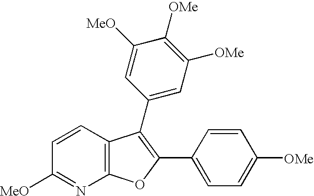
C1=CC2=C(N=C1[MeO])OC(C1=CC=C([OMe])C=C1)=C2C1=CC([OMe])=C([OMe])C([MeO])=C1
